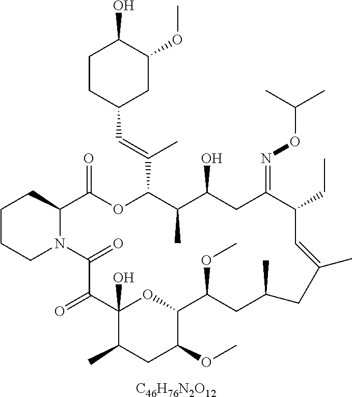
C1CCN2C(C1)C(=O)OC(C(=CC1CC(OC)C(O)CC1)C)C(C)C(O)CC(=NOC(C)C)C(CC)C=C(C)CC(C)CC(OC)C1OC(O)(C(=O)C2=O)C(C)CC1OC.[C46H76N2O12]
